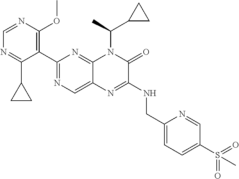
C1(C2=NC=C3C(=N2)N(C(C2CC2)C)C(=O)C(NCC2=CC=C(S(=O)(=O)C)C=N2)=N3)=C(OC)N=CN=C1C1CC1
